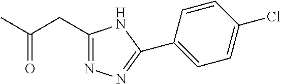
C1(CC(C)=O)=NN=C(C2=CC=C(Cl)C=C2)N1
